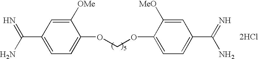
[2HCl].C1([OMe])=CC(C(=N)N)=CC=C1OCOC1=CC=C(C(N)=N)C=C1[MeO]
